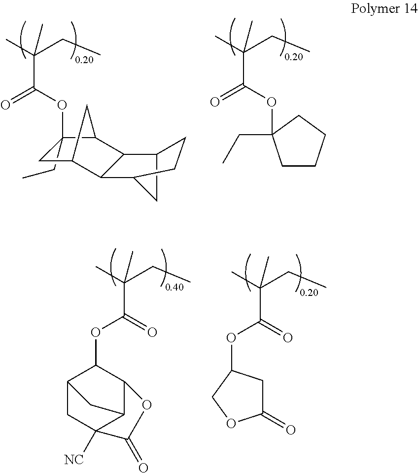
C1(CC)(OC(C(C)(CC)C)=O)CC2C3C(C4CC3CC4)C1C2.C(C)(CC)(C)C(OC1(CC)CCCC1)=O.C(C)(CC)(C)C(=O)OC1C2CC3([NC])C(C1OC3=O)C2.C(C)(CC)(C)C(=O)OC1CC(=O)OC1
